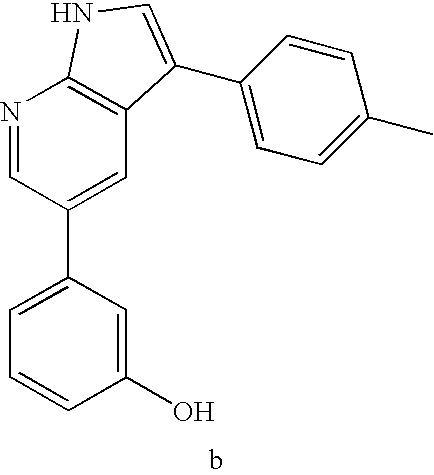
C1(O)=CC(C2=CC3=C(N=C2)NC=C3C2=CC=C(C)C=C2)=CC=C1
